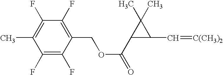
C1(F)=C(COC(C2C(C=[C(CH3)2])C2(C)C)=O)C(F)=C(F)C(C)=C1F
